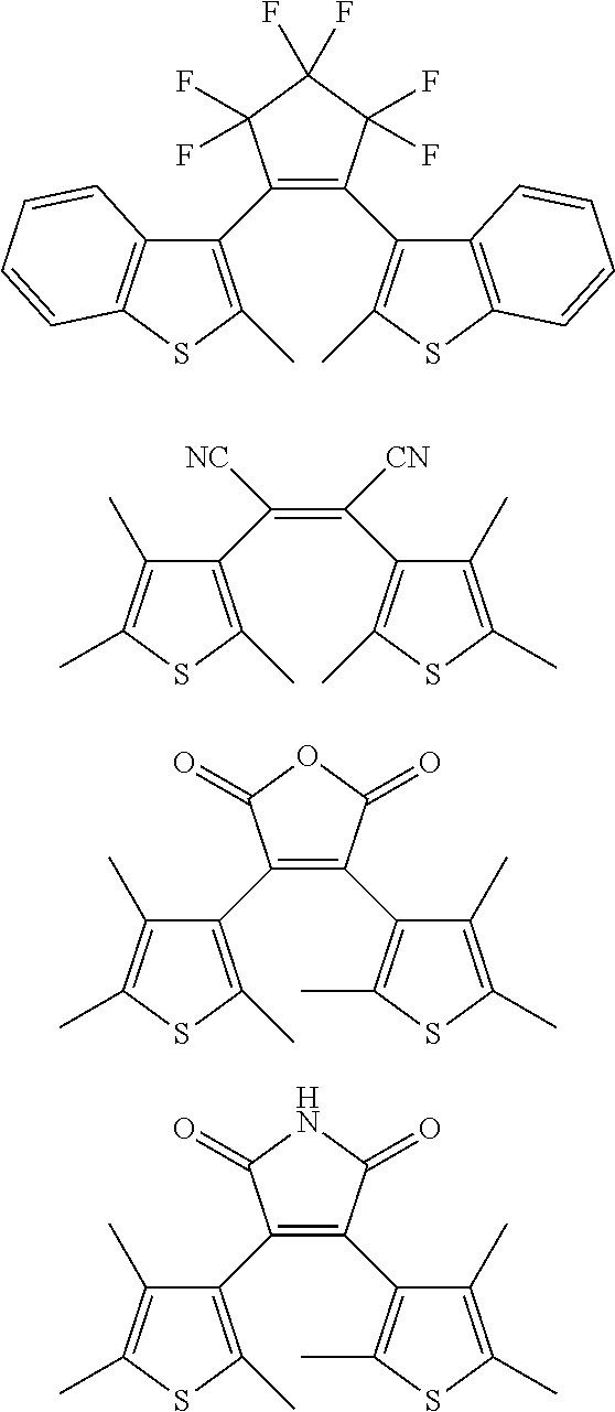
C1(C2=C(C)SC3=C2C=CC=C3)=C(C2=C(C)SC3=C2C=CC=C3)C(F)(F)C(F)(F)C1(F)F.C(=C(C1=C(C)SC(C)=C1C)[CN])(C1=C(C)SC(C)=C1C)[NC].C1(C2=C(C)SC(C)=C2C)=C(C2=C(C)SC(C)=C2C)C(=O)OC1=O.C1(C2=C(C)SC(C)=C2C)=C(C2=C(C)SC(C)=C2C)C(=O)NC1=O
